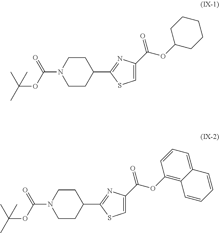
C1CC(C2=NC(C(=O)OC3CCCCC3)=CS2)CCN1C(OC(C)(C)C)=O.C1CC(C2=NC(C(=O)OC3=C4C(=CC=C3)C=CC=C4)=CS2)CCN1C(OC(C)(C)C)=O
